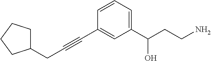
C1=CC(C#CCC2CCCC2)=CC(C(CCN)O)=C1
